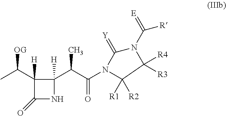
CC(C1([H])C(=O)NC1(C(C(N1C([R1])([R2])C([R4])([R3])N(C(=[E])[R])C1=[Y])=O)C)[H])[OG]
